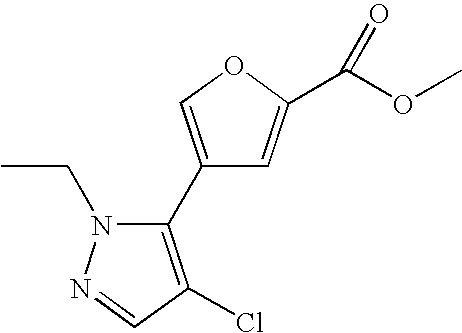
C1(C2=C(Cl)C=NN2CC)=COC(C(OC)=O)=C1
